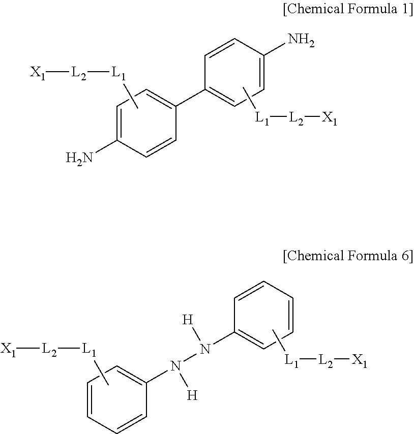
C[L1][L2][X1].C1(C2=CC=C(N)C=C2)=CC=C(N)C=C1.C[L1][L2][X1].C[L1][L2][X1].C1(N(N([H])C2=CC=CC=C2)[H])=CC=CC=C1.C[L1][L2][X1]
